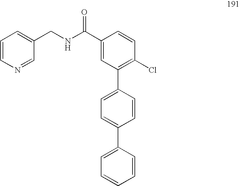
C1(C(NCC2=CC=CN=C2)=O)=CC(C2=CC=C(C3=CC=CC=C3)C=C2)=C(Cl)C=C1
